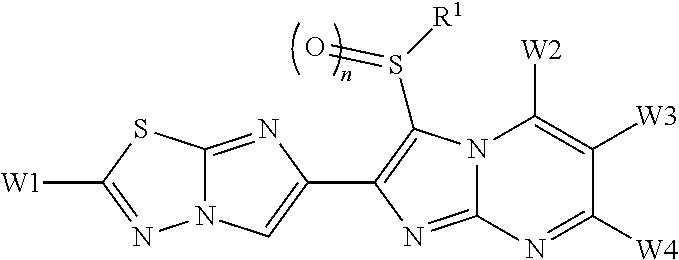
N12C(=NC(C3=C(S([R1])=O)N4C(=N3)N=C([W4])C([W3])=C4[W2])=C1)SC([W1])=N2
